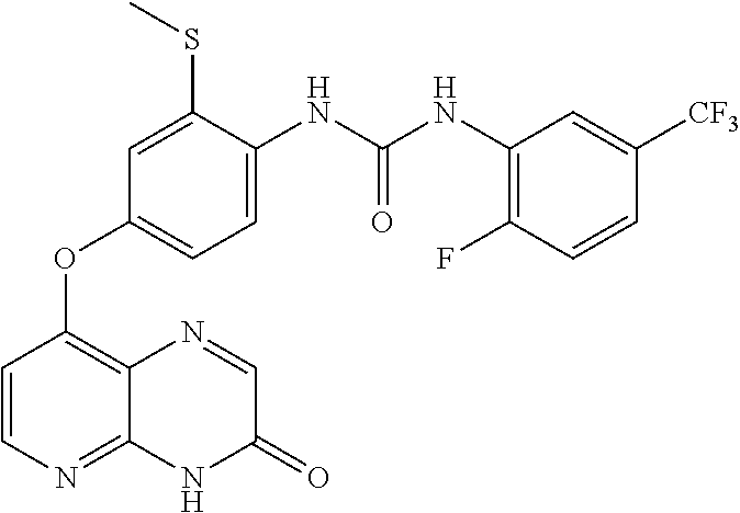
C1(SC)=CC(OC2=C3C(=NC=C2)NC(=O)C=N3)=CC=C1NC(NC1=C(F)C=CC([CF3])=C1)=O
